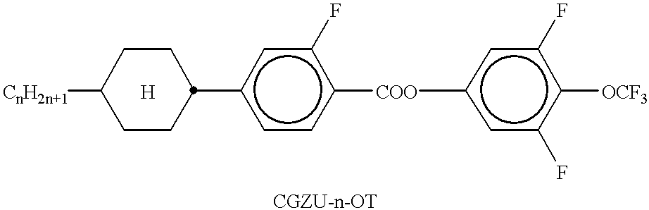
[CnH2n+1]C1CCC(c2ccc([COO]c3cc(F)c([OCF3])c(F)c3)c(F)c2)CC1.[H]
